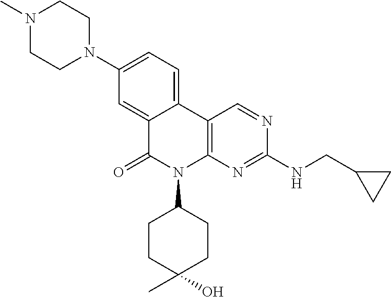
C12=CC(N3CCN(C)CC3)=CC=C1C1=C(N(C3CCC(O)(C)CC3)C2=O)N=C(NCC2CC2)N=C1
